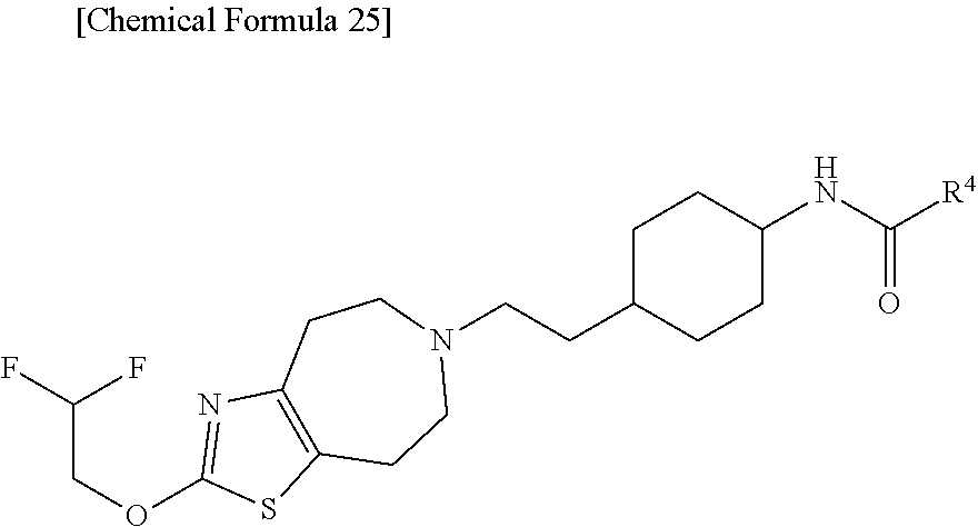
C12=C(CCN(CCC3CCC(NC([R4])=O)CC3)CC1)SC(OCC(F)F)=N2
